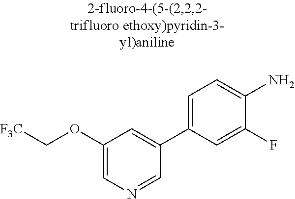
C1(OC[F3C])=CN=CC(C2=CC=C(N)C(F)=C2)=C1
